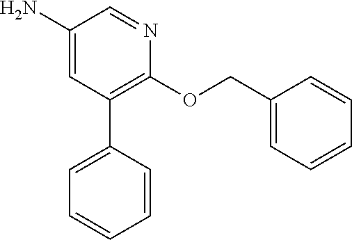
C1(N)=CC(C2=CC=CC=C2)=C(OCC2=CC=CC=C2)N=C1
